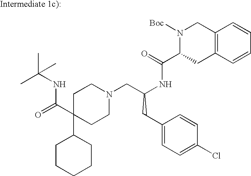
C1C(C(=O)NC(C)(C)C)(C2CCCCC2)CCN(CC(NC(=O)C2N([Boc])CC3=C(C2)C=CC=C3)CC2=CC=C(Cl)C=C2)C1
